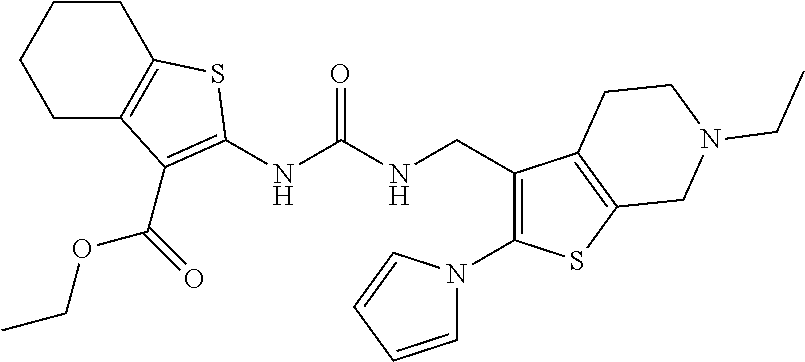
C1C2=C(CCC1)SC(NC(NCC1=C(N3C=CC=C3)SC3=C1CCN(CC)C3)=O)=C2C(OCC)=O
